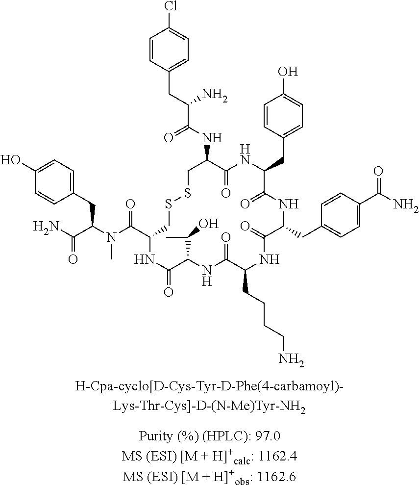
C1=CC(CC(C(NC2C(=O)NC(CC3=CC=C(O)C=C3)C(=O)NC(CC3=CC=C(C(=O)N)C=C3)C(=O)NC(CCCCN)C(=O)NC(C(C)O)C(=O)NC(C(=O)N(C(CC3=CC=C(O)C=C3)C(=O)N)C)CSSC2)=O)N)=CC=C1Cl
